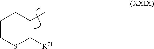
C1CSC([R71])=C(C)C1
